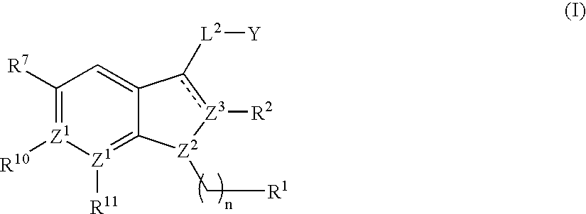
C1([R7])=[Z1]([R10])[Z1]([R11])=C2C(=C1)c([L2][Y])[Z3]([R2])[Z2]2C[R1]
